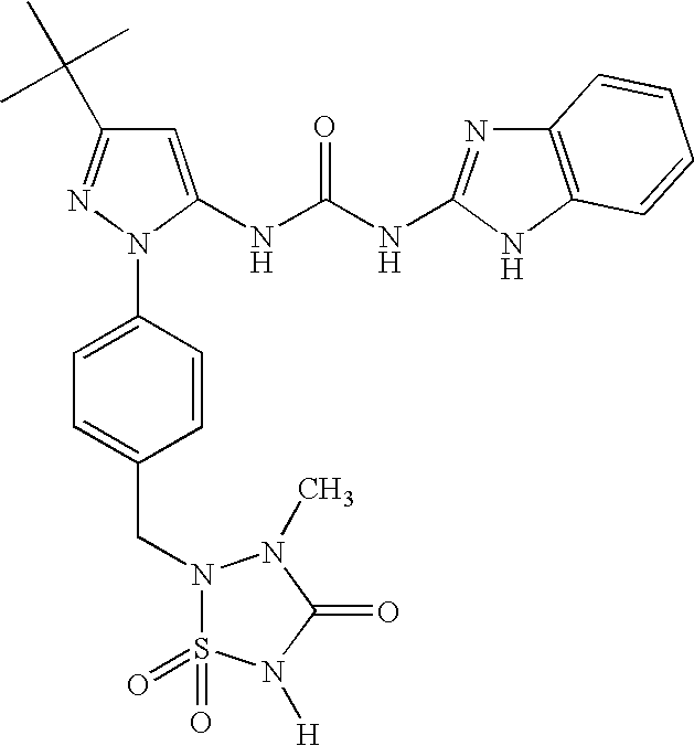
C1=C(NC(NC2=NC3=C(N2)C=CC=C3)=O)N(C2=CC=C(CN3S(=O)(=O)N([H])C(=O)N3C)C=C2)N=C1C(C)(C)C
